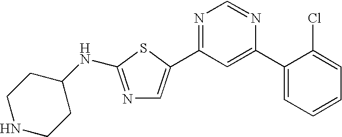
N1=C(NC2CCNCC2)SC(C2=NC=NC(C3=CC=CC=C3Cl)=C2)=C1
